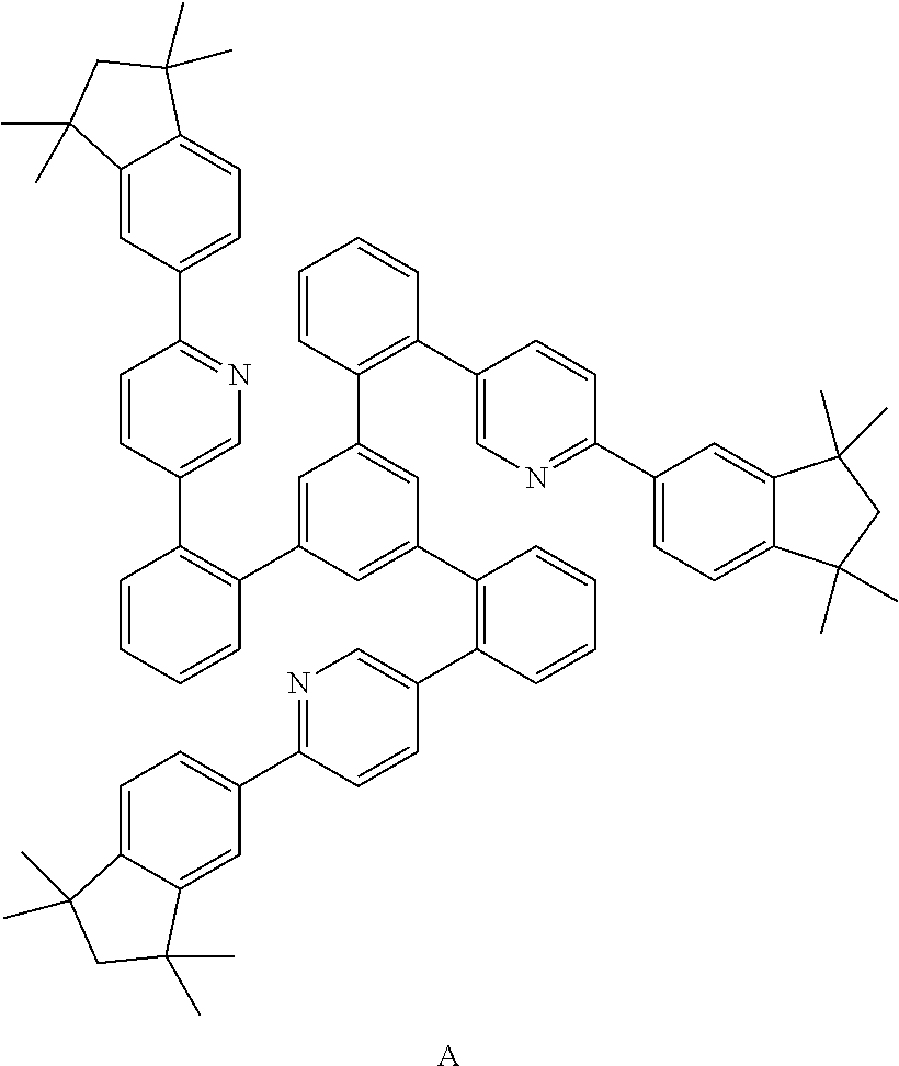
C1=CC=CC(C2=CC(C3=C(C4=CN=C(C5=CC=C6C(=C5)C(C)(C)CC6(C)C)C=C4)C=CC=C3)=CC(C3=C(C4=CN=C(C5=CC=C6C(=C5)C(C)(C)CC6(C)C)C=C4)C=CC=C3)=C2)=C1C1=CN=C(C2=CC=C3C(=C2)C(C)(C)CC3(C)C)C=C1.[A]
